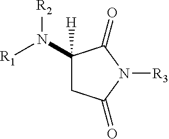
C1C(=O)N([R3])C(=O)C1(N([R1])[R2])[H]
